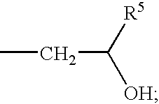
CCC([R5])[OH]
